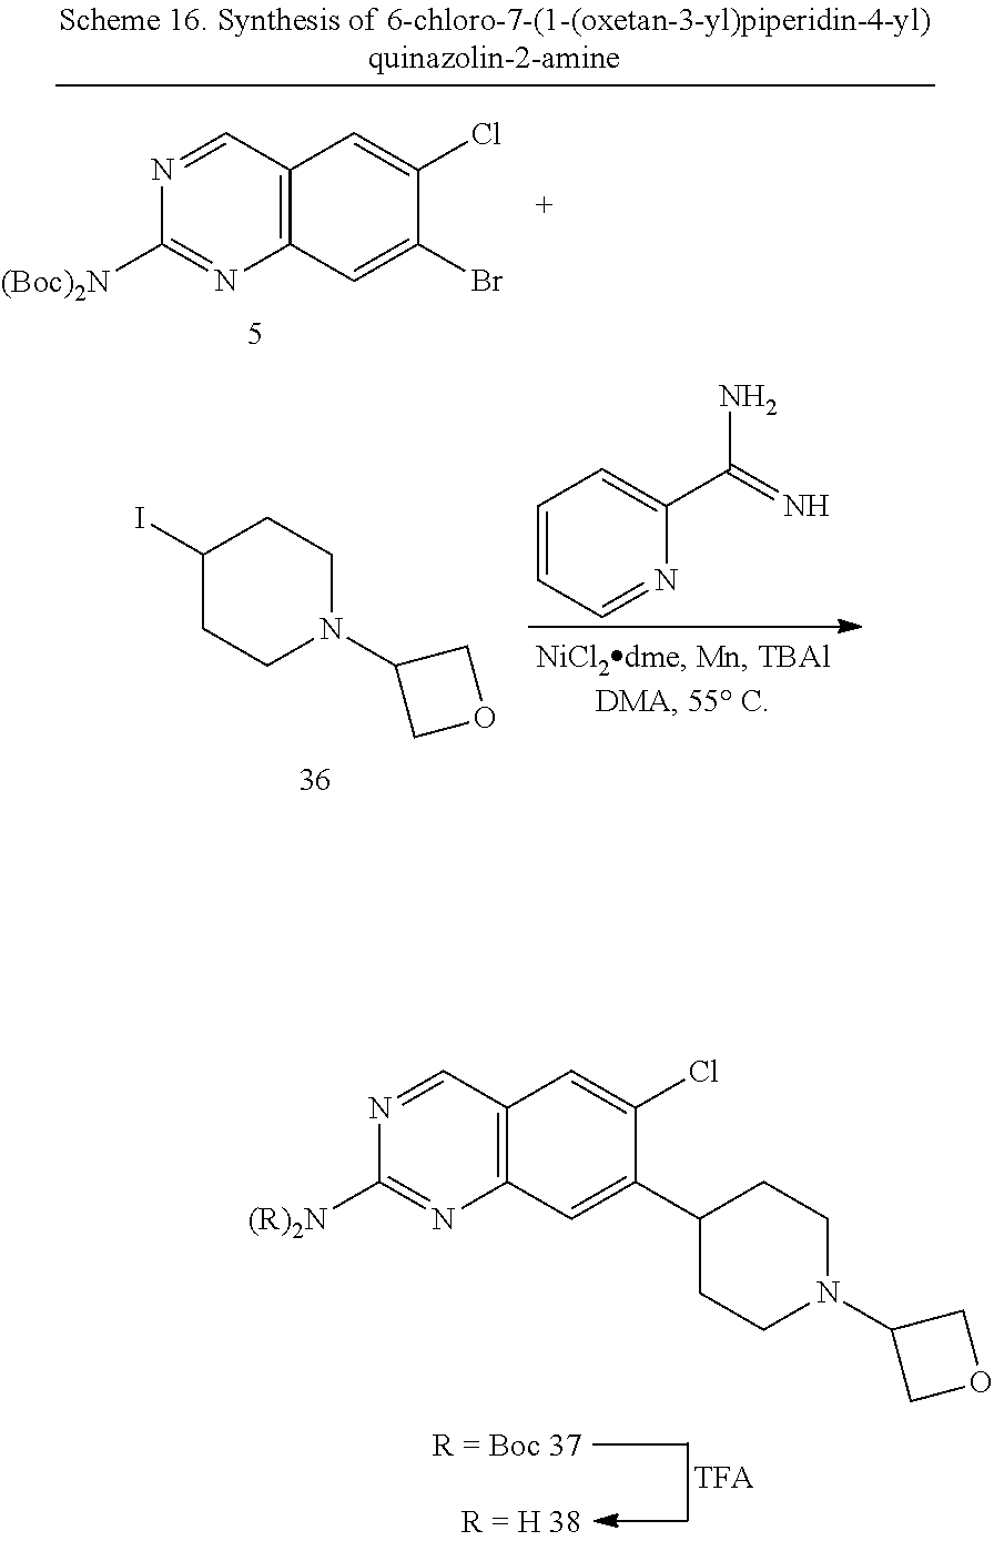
C1(I)CCN(C2COC2)CC1.C1=CC=NC(C(N)=N)=C1.C12=C(C=NC([(R)2N])=N1)C=C(Cl)C(C1CCN(C3COC3)CC1)=C2.C12=C(C=NC([(Boc)2N])=N1)C=C(Cl)C(Br)=C2
